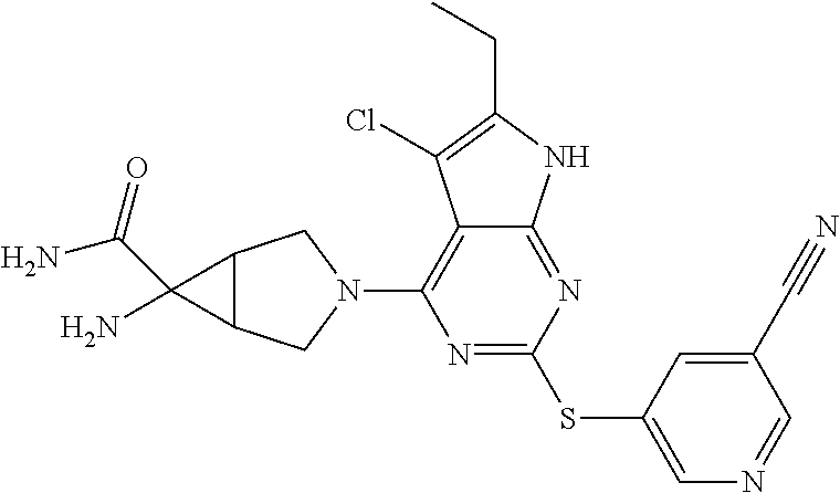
N1=C(SC2=CN=CC(C#N)=C2)N=C2C(=C1N1CC3C(C1)C3(C(=O)N)N)C(Cl)=C(CC)N2
